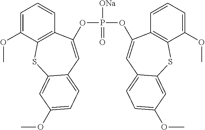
P([ONa])(=O)(OC1=CC2=CC=C(OC)C=C2SC2=C1C=CC=C2OC)OC1=CC2=CC=C(OC)C=C2SC2=C1C=CC=C2OC
